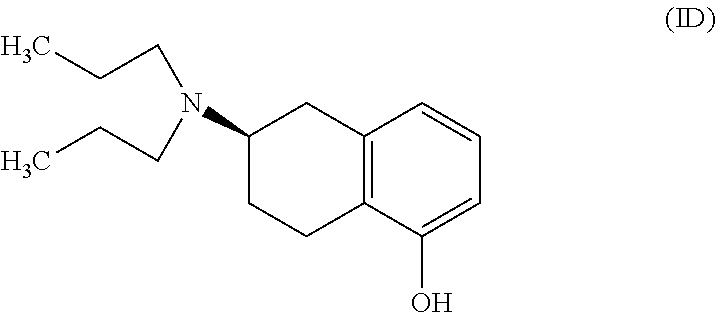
C1(N(CCC)CCC)CCC2=C(C1)C=CC=C2O
